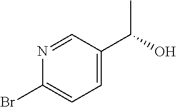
C1=C(C(O)C)C=NC(Br)=C1
